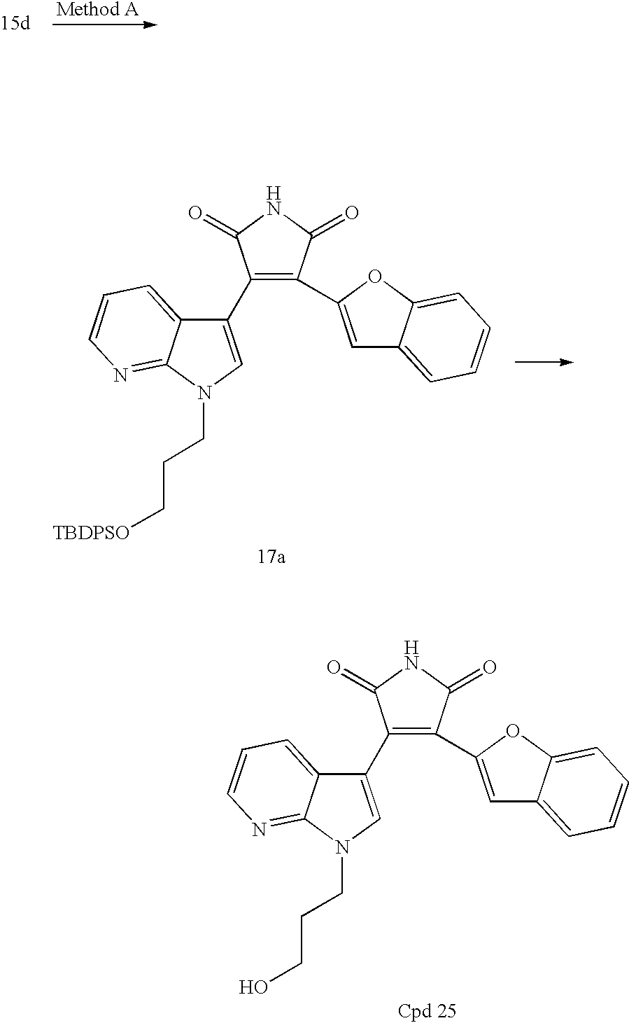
C1(C2=CN(CCC[TBDPSO])C3=NC=CC=C23)=C(C2=CC3=CC=CC=C3O2)C(=O)NC1=O.C1(C2=CN(CCCO)C3=NC=CC=C23)=C(C2=CC3=CC=CC=C3O2)C(=O)NC1=O
